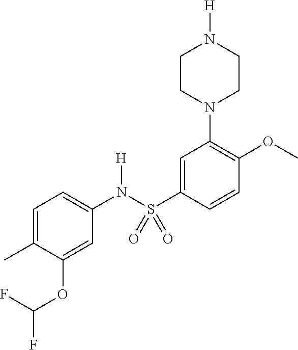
C1=C(S(N(C2=CC=C(C)C(OC(F)F)=C2)[H])(=O)=O)C=CC(OC)=C1N1CCN([H])CC1
